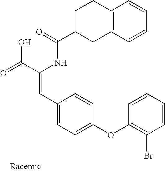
C(=O)(NC(C(=O)O)=CC1=CC=C(OC2=C(Br)C=CC=C2)C=C1)C1CC2=C(CC1)C=CC=C2
